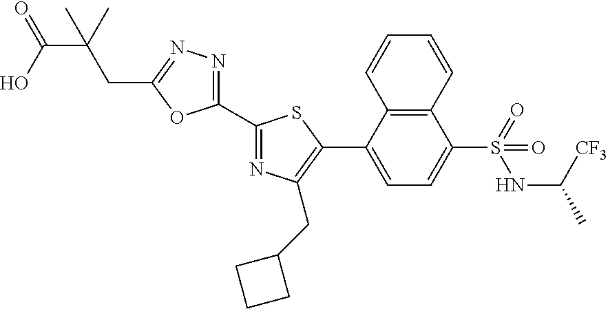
C1(C2=NC(CC3CCC3)=C(C3=CC=C(S(=O)(NC([CF3])C)=O)C4=C3C=CC=C4)S2)=NN=C(CC(C)(C(=O)O)C)O1
